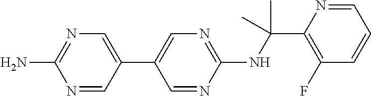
N(C(C1=C(F)C=CC=N1)(C)C)C1=NC=C(C2=CN=C(N)N=C2)C=N1
